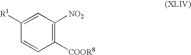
C1([R1])=CC([NO2])=C([COOR8])C=C1
